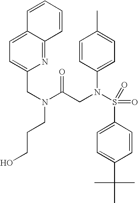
C1=CC(N(S(=O)(=O)C2=CC=C(C(C)(C)C)C=C2)CC(N(CC2=CC=C3C(=N2)C=CC=C3)CCCO)=O)=CC=C1C
